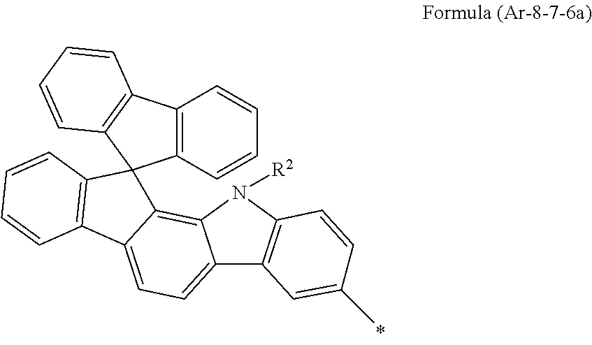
C12=CC=C3C(=C1N([R2])C1=C2C=C(C)C=C1)C1(C2=C3C=CC=C2)C2=C(C=CC=C2)C2=C1C=CC=C2
